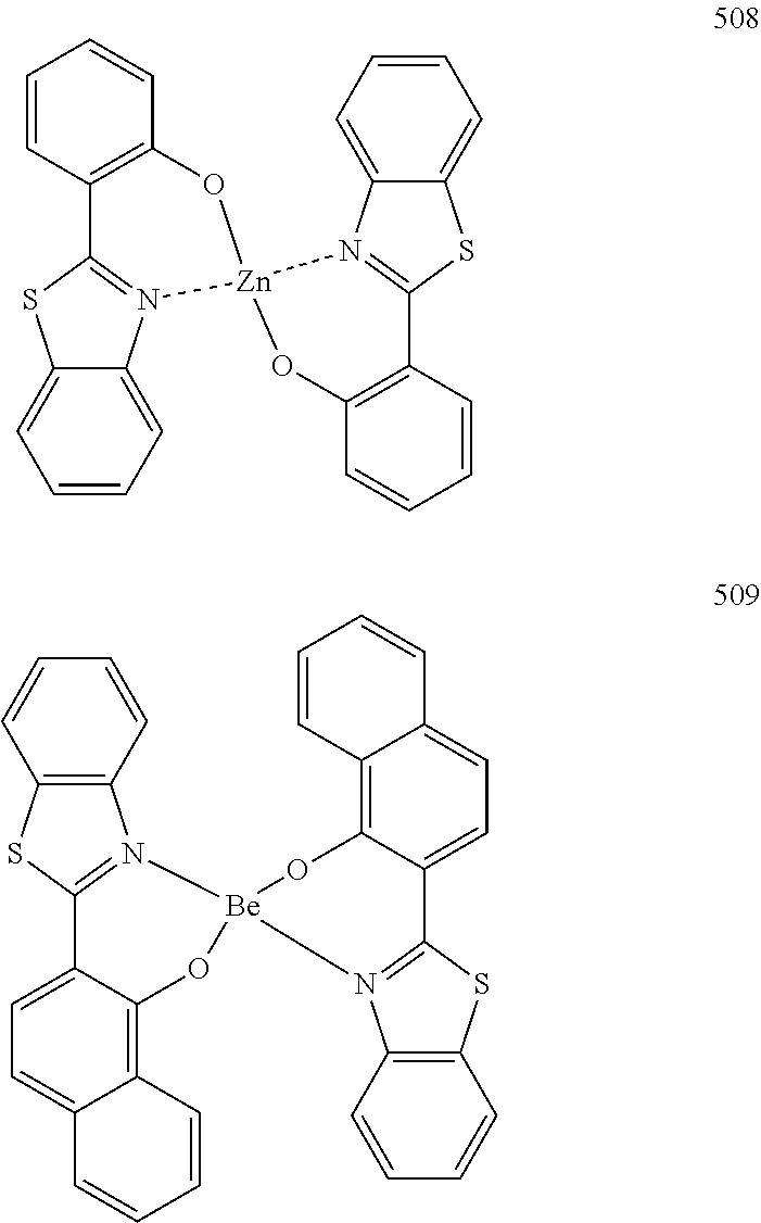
C1=CC2=C(C=C1)O[Zn]1(N3=C2SC2=CC=CC=C23)N2=C(SC3=CC=CC=C32)C2=C(C=CC=C2)O1.C12=C(C=CC=C1)N1=C(S2)C2=CC=C3C(=C2O[Be]12OC1=C4C(=CC=C1C1=N2C2=C(S1)C=CC=C2)C=CC=C4)C=CC=C3
